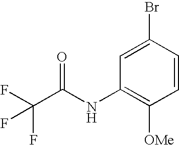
C1=C(Br)C=CC([OMe])=C1NC(C(F)(F)F)=O
